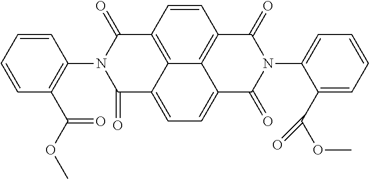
C1=CC(N2C(=O)C3=C4C(=CC=C5C4=C(C=C3)C(=O)N(C3=CC=CC=C3C(OC)=O)C5=O)C2=O)=C(C(OC)=O)C=C1
